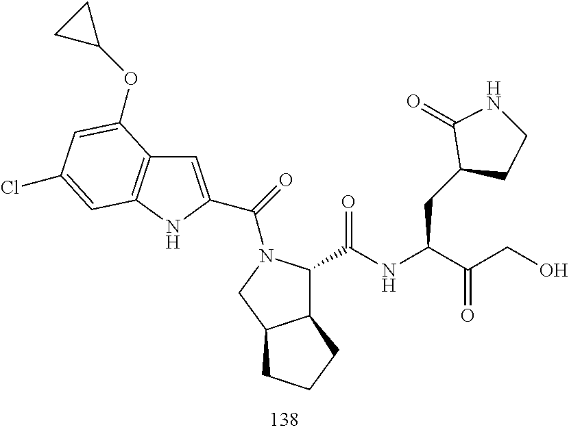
C(=O)(N1C(C(=O)NC(CC2CCNC2=O)C(=O)CO)C2C(C1)CCC2)C1=CC2=C(N1)C=C(Cl)C=C2OC1CC1
